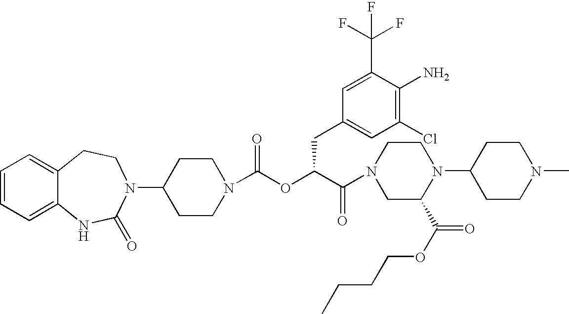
C1(N2C(=O)NC3=CC=CC=C3CC2)CCN(C(OC(C(N2CC(C(OCCCC)=O)N(C3CCN(C)CC3)CC2)=O)CC2=CC(Cl)=C(N)C(C(F)(F)F)=C2)=O)CC1
